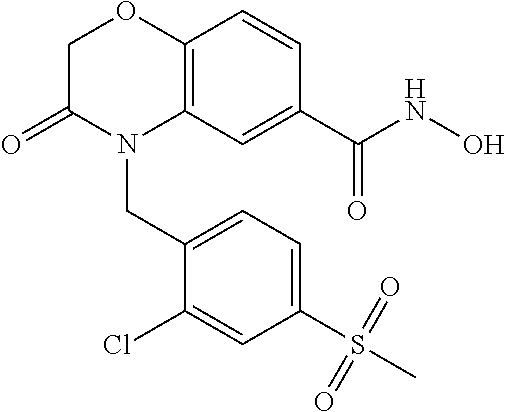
C1C(=O)N(CC2=CC=C(S(C)(=O)=O)C=C2Cl)C2=C(O1)C=CC(C(NO)=O)=C2
